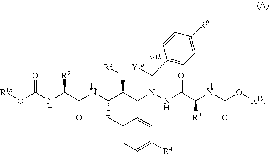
[R1a]OC(NC(C(NC(C(CN(NC(C(NC(O[R1b])=O)[R3])=O)C(C1=CC=C([R9])C=C1)([Y1b])[Y1a])O[R5])CC1=CC=C([R4])C=C1)=O)[R2])=O
